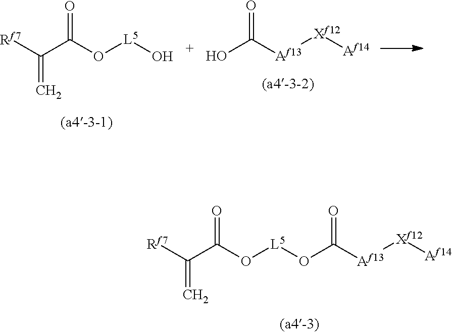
[Rf7]C(C(O[L5]O)=O)=C.OC([Af13][Xf12][Af14])=O.O(C([Af13][Xf12][Af14])=O)[L5]OC(C([Rf7])=C)=O
